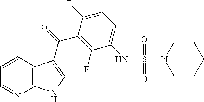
C1=CC2=C(N=C1)NC=C2C(C1=C(F)C(NS(=O)(=O)N2CCCCC2)=CC=C1F)=O
